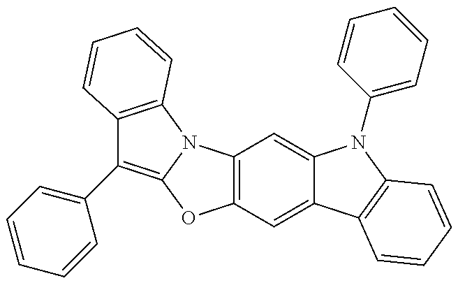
C12=C(C=C3C(=C1)N(C1=CC=CC=C1)C1=C3C=CC=C1)OC1=C(C3=CC=CC=C3)C3=C(N21)C=CC=C3
